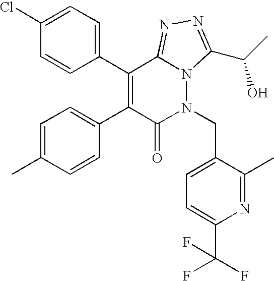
C1=C(C)C=CC(C2=C(C3=CC=C(Cl)C=C3)C3=NN=C(C(O)C)N3N(CC3=CC=C(C(F)(F)F)N=C3C)C2=O)=C1
